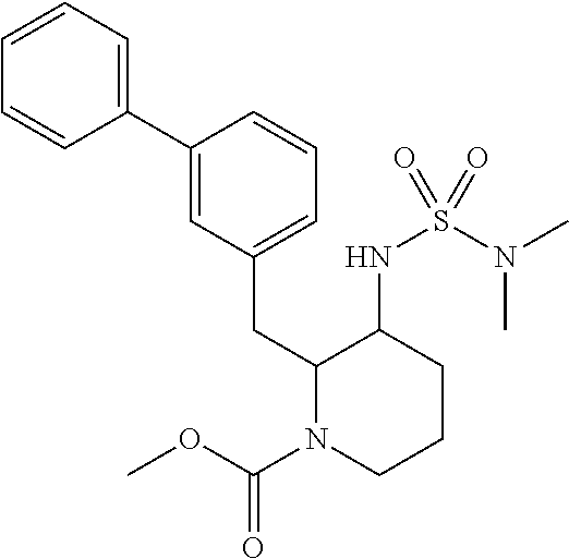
C1(C2=CC(CC3N(C(=O)OC)CCCC3NS(N(C)C)(=O)=O)=CC=C2)=CC=CC=C1
